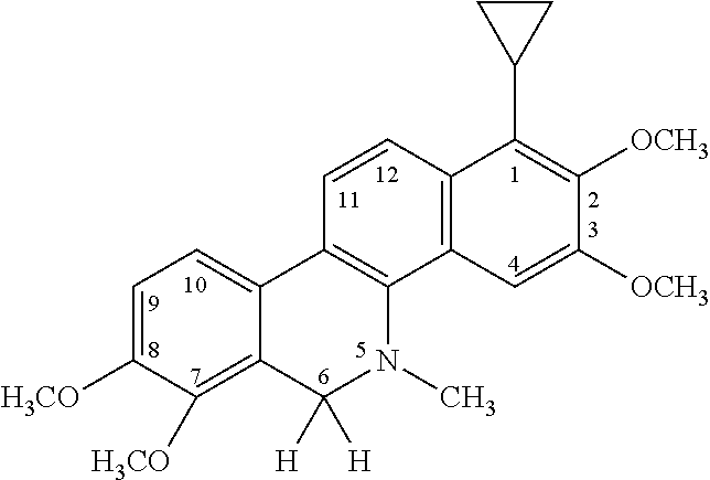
C1=C([H3CO])C([H3CO])=C2C(=C1)C1=C(N(C)C2([H])[H])C2=C(C=C1)C(C1CC1)=C([OCH3])C([OCH3])=C2
